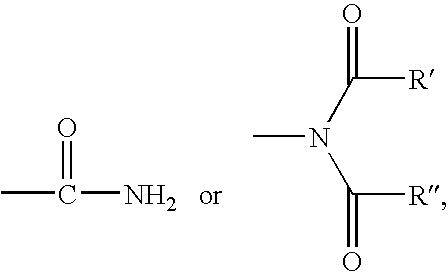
O=C(C)N.CN(C([R])=O)C([R])=O
